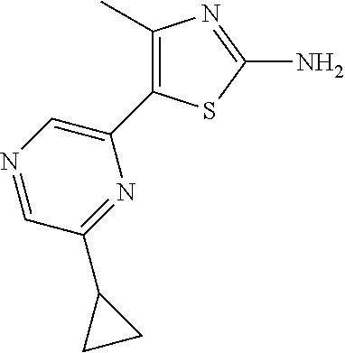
N1=CC(C2CC2)=NC(C2=C(C)N=C(N)S2)=C1
